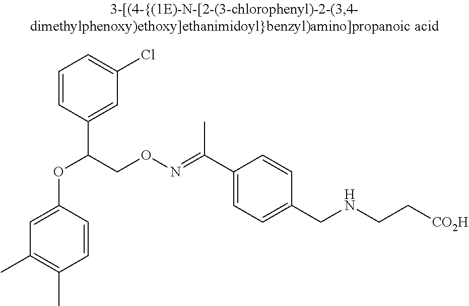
C1(C(=NOCC(OC2=CC(C)=C(C)C=C2)C2=CC(Cl)=CC=C2)C)=CC=C(CNCC[CO2H])C=C1
